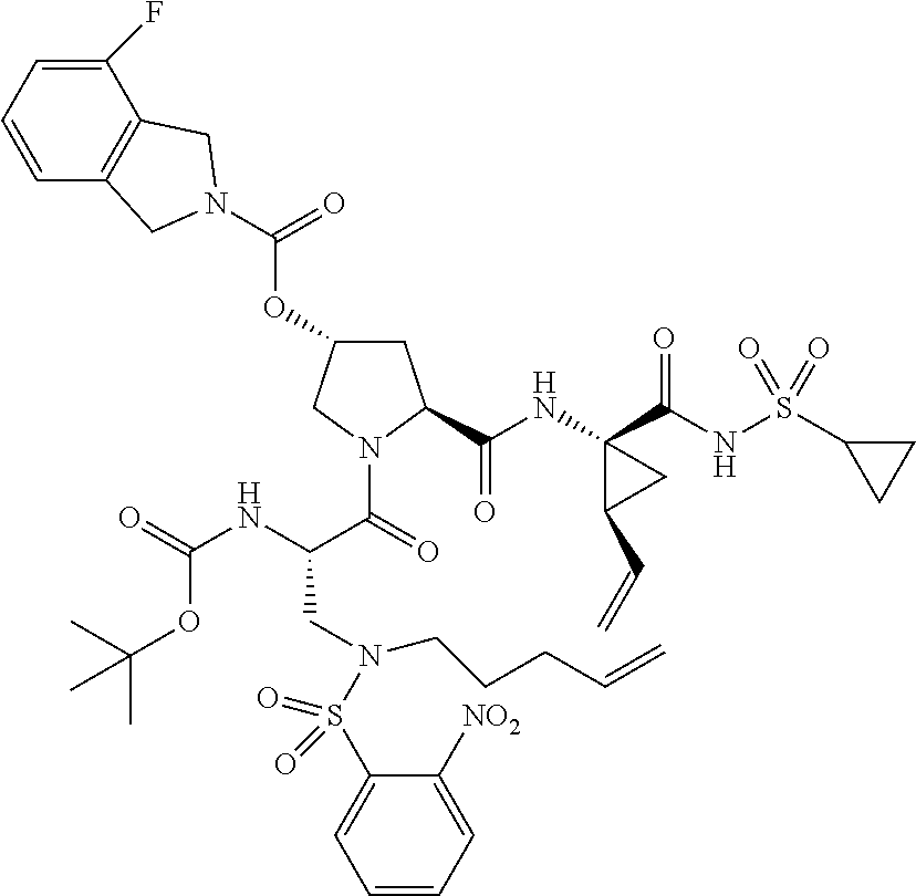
C1(F)=CC=CC2=C1CN(C(=O)OC1CC(C(NC3(C(NS(C4CC4)(=O)=O)=O)C(C=C)C3)=O)N(C(C(NC(=O)OC(C)(C)C)CN(S(C3=CC=CC=C3[NO2])(=O)=O)CCCC=C)=O)C1)C2
